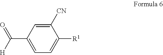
C(C1=CC=C([R1])C([CN])=C1)([H])=O
